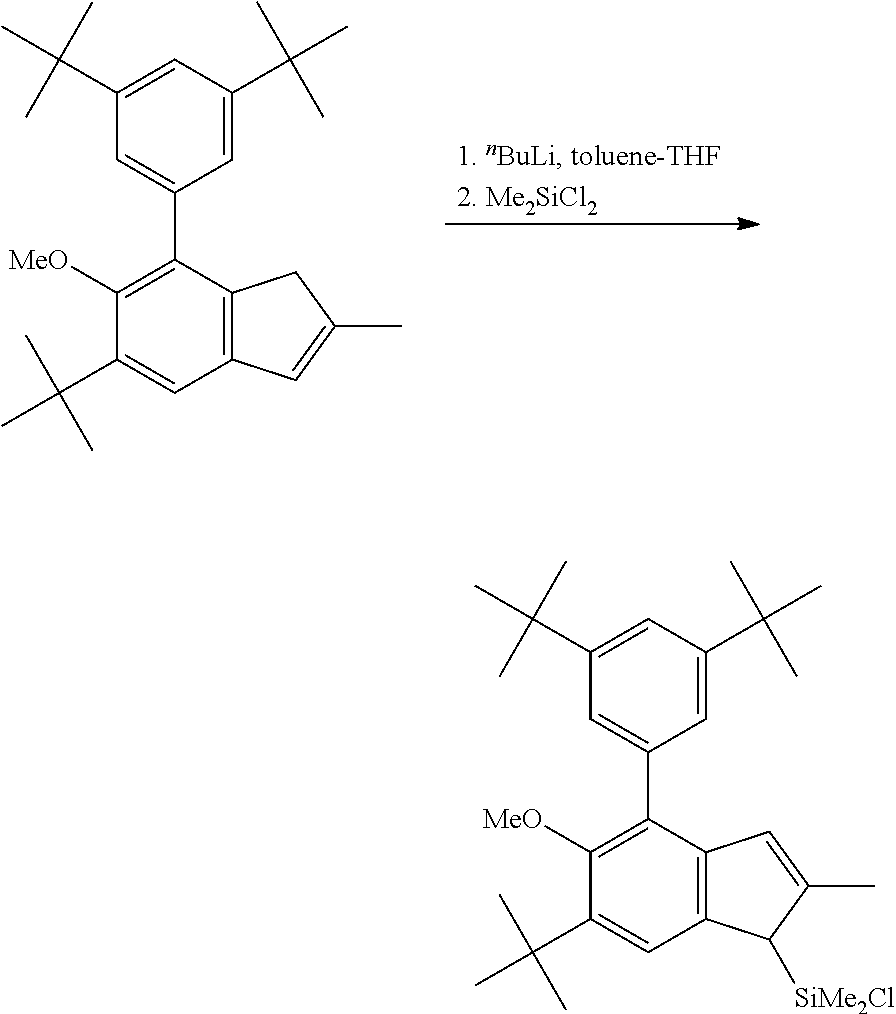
C1([MeO])=C(C2=CC(C(C)(C)C)=CC(C(C)(C)C)=C2)C2=C(C=C1C(C)(C)C)C=C(C)C2.C1([MeO])=C(C2=CC(C(C)(C)C)=CC(C(C)(C)C)=C2)C2=C(C=C1C(C)(C)C)C([SiMe2Cl])C(C)=C2
